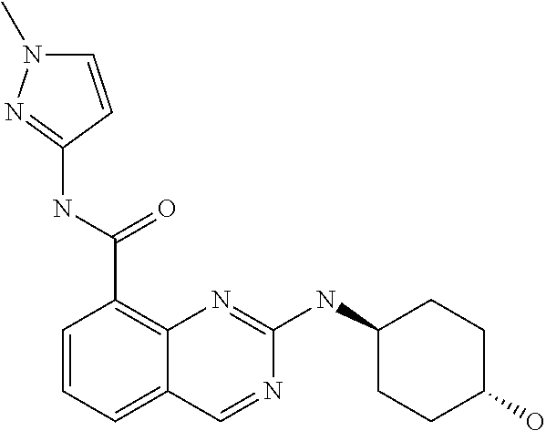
C1=CC=C2C(=C1C(NC1=NN(C)C=C1)=O)N=C(NC1CCC(O)CC1)N=C2
